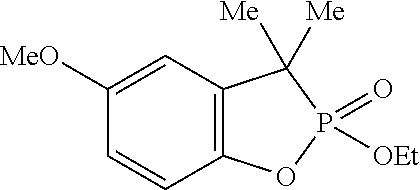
C1([MeO])=CC2=C(C=C1)OP(=O)([OEt])C2([Me])[Me]
